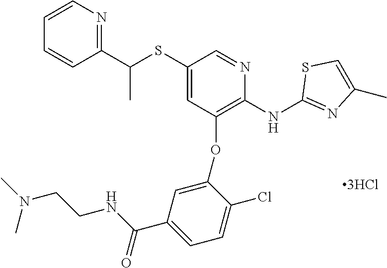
C1(SC(C2=NC=CC=C2)C)=CC(OC2=CC(C(NCCN(C)C)=O)=CC=C2Cl)=C(NC2=NC(C)=CS2)N=C1
